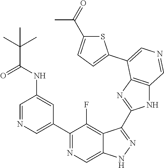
C1(C2=CN=CC(NC(C(C)(C)C)=O)=C2)=NC=C2C(=C1F)C(C1=NC3=C(N1)C=NC=C3C1=CC=C(C(=O)C)S1)=NN2
